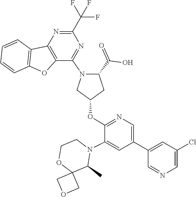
C12(COC1)OCCN(C1=CC(C3=CC(Cl)=CN=C3)=CN=C1OC1CN(C3=NC(C(F)(F)F)=NC4=C3OC3=C4C=CC=C3)C(C(=O)O)C1)C2C
